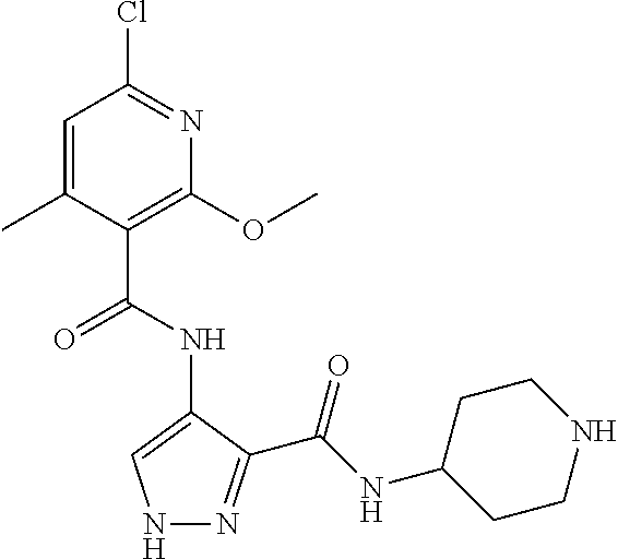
N1N=C(C(NC2CCNCC2)=O)C(NC(C2=C(OC)N=C(Cl)C=C2C)=O)=C1
